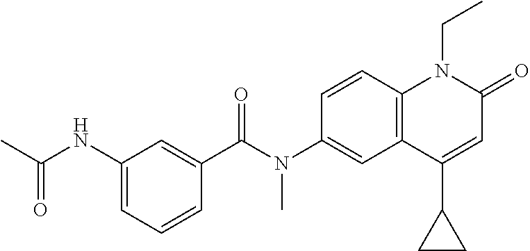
N(C1=CC2=C(C=C1)N(CC)C(=O)C=C2C1CC1)(C(C1=CC(NC(C)=O)=CC=C1)=O)C
